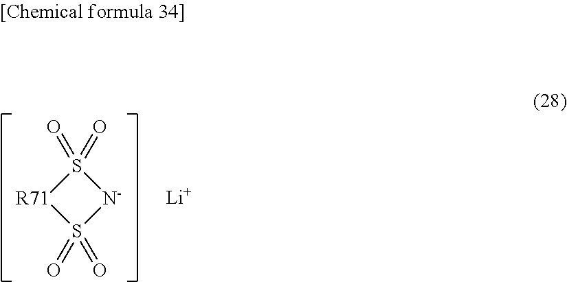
S1(=O)(=O)[N-]S(=O)(=O)[R71]1.[Li]
